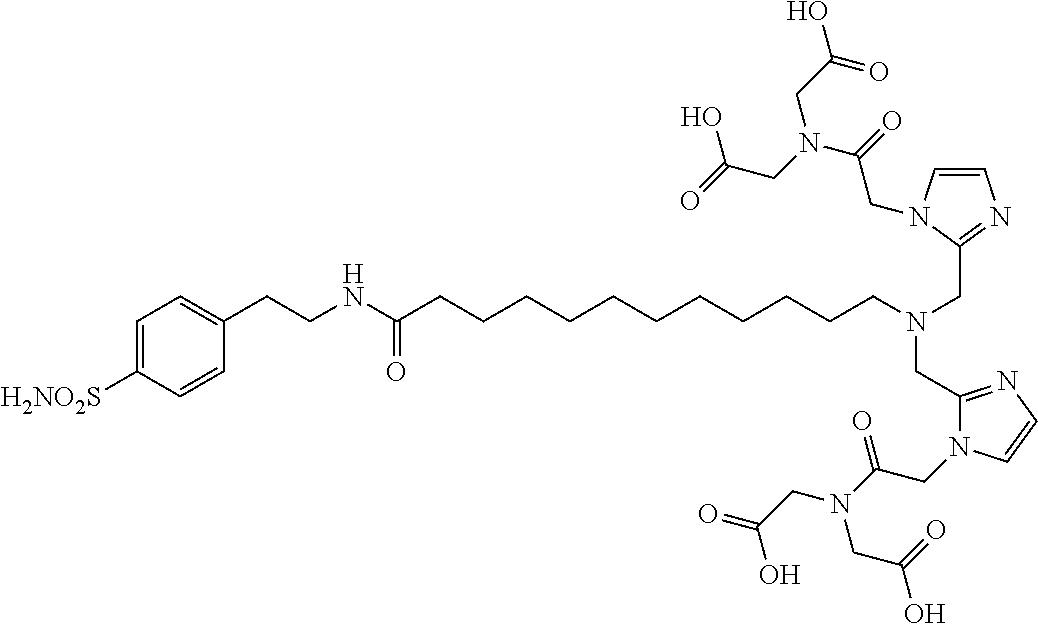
C1=C([H2NO2S])C=CC(CCNC(CCCCCCCCCCCN(CC2=NC=CN2CC(N(CC(=O)O)CC(O)=O)=O)CC2=NC=CN2CC(N(CC(=O)O)CC(O)=O)=O)=O)=C1
